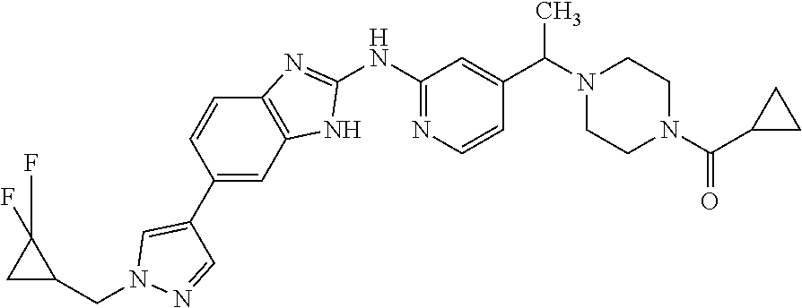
C1=CN=C(NC2=NC3=C(C=C(C4=CN(CC5C(F)(F)C5)N=C4)C=C3)N2)C=C1C(N1CCN(C(C2CC2)=O)CC1)C
